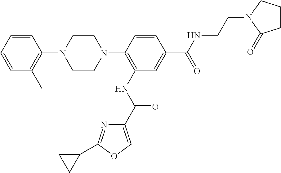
C1=CC=CC(N2CCN(C3=C(NC(C4=COC(C5CC5)=N4)=O)C=C(C(=O)NCCN4CCCC4=O)C=C3)CC2)=C1C
